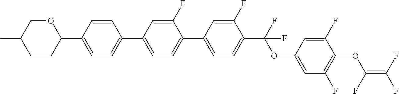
C1(C2=CC=C(C3=CC=C(C4OCC(C)CC4)C=C3)C=C2F)=CC=C(C(F)(OC2=CC(F)=C(OC(=C(F)F)F)C(F)=C2)F)C(F)=C1
